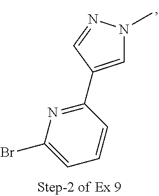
C1(C2=CN(C)N=C2)=NC(Br)=CC=C1
